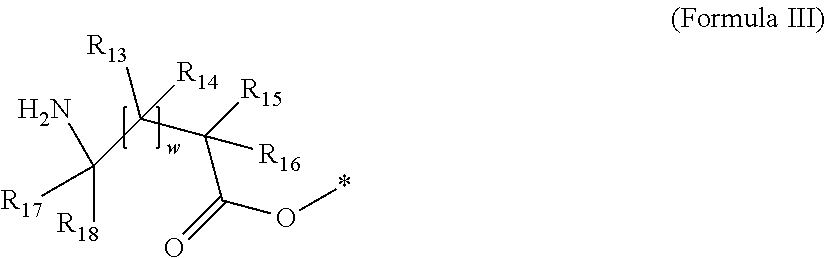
C(C([R15])(C(O*)=O)[R16])(C([R18])([R17])N)([R13])[R14]
